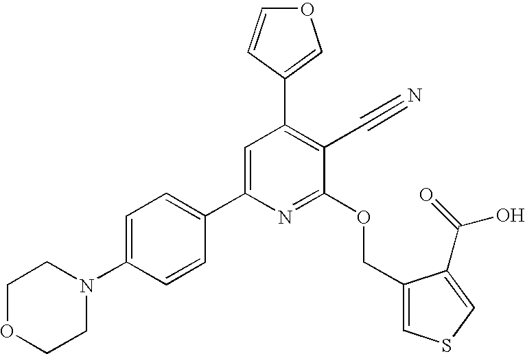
C1OCCN(C2=CC=C(C3=CC(C4=COC=C4)=C(C#N)C(OCC4=CSC=C4C(=O)O)=N3)C=C2)C1
